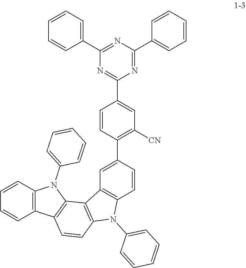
N1=C(C2=CC=CC=C2)N=C(C2=CC=CC=C2)N=C1C1=CC([CN])=C(C2=CC3=C(C=C2)N(C2=CC=CC=C2)C2=C3C3=C(C=C2)C2=C(N3C3=CC=CC=C3)C=CC=C2)C=C1
